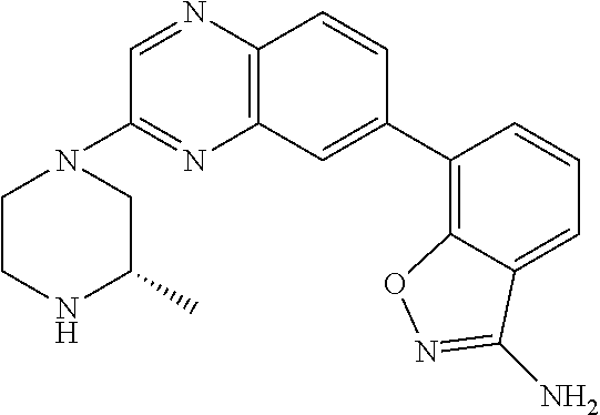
C1(C2=CC3=C(C=C2)N=CC(N2CCNC(C)C2)=N3)=C2C(=CC=C1)C(N)=NO2
